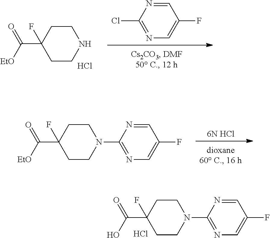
C1=NC(Cl)=NC=C1F.C1CNCCC1(C([EtO])=O)F.Cl.[6N HCl].C1CN(C2=NC=C(F)C=N2)CCC1(C([EtO])=O)F.C1CN(C2=NC=C(F)C=N2)CCC1(C(O)=O)F.Cl
